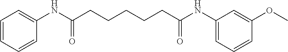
C1=CC=CC(NC(CCCCCC(NC2=CC=CC(OC)=C2)=O)=O)=C1
